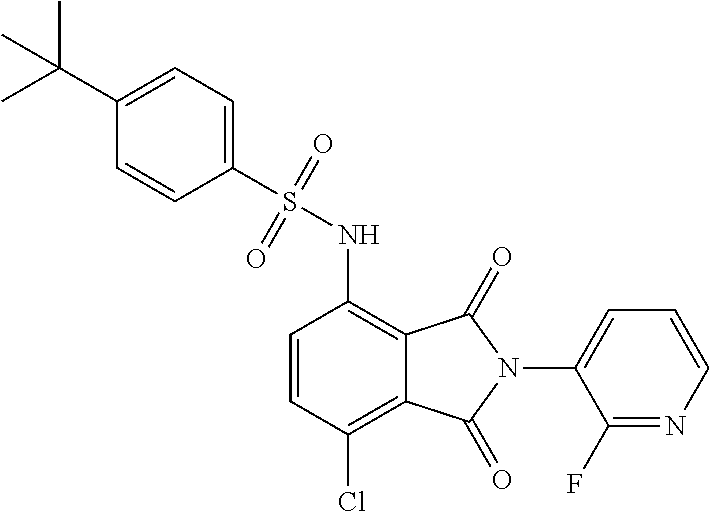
C1=CC(Cl)=C2C(=C1NS(=O)(=O)C1=CC=C(C(C)(C)C)C=C1)C(=O)N(C1=CC=CN=C1F)C2=O
